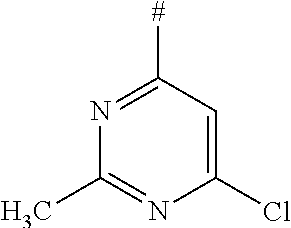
C1(Cl)=CC([#])=NC(C)=N1
